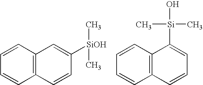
C12=C(C=CC=C1)C=C([SiOH](C)C)C=C2.C12=C(C=CC=C1)C([Si](O)(C)C)=CC=C2
